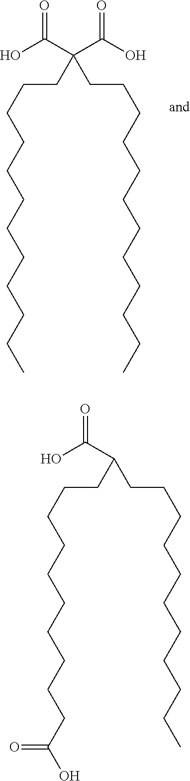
OC(C(C(O)=O)(CCCCCCCCCCCC)CCCCCCCCCCCC)=O.OC(C(CCCCCCCCCCC(O)=O)CCCCCCCCCCC)=O
